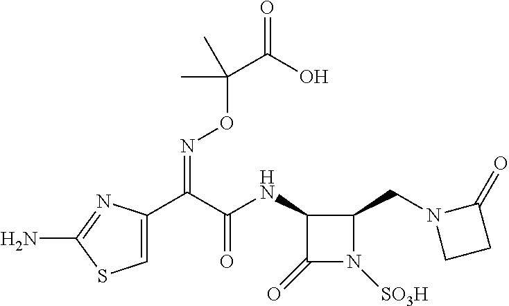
C1=C(C(C(NC2C(=O)N([SO3H])C2CN2CCC2=O)=O)=NOC(C(=O)O)(C)C)N=C(N)S1
